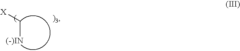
C([X])[(-)IN]
